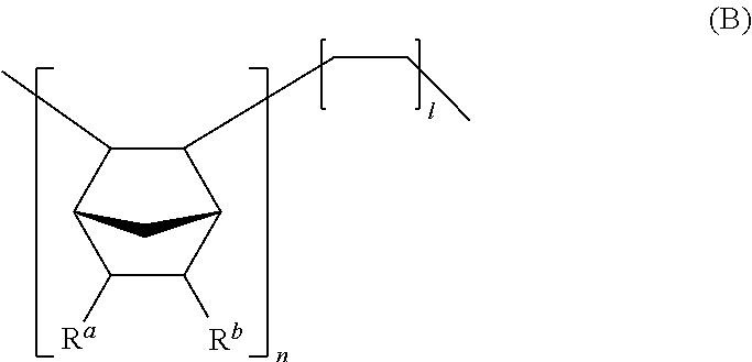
C1([Ra])C([Rb])C2C(CCC)C(C)C1C2
